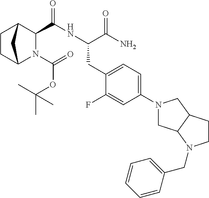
C1CC2N(C(=O)OC(C)(C)C)C(C(NC(C(=O)N)CC3=CC=C(N4CC5C(C4)CCN5CC4=CC=CC=C4)C=C3F)=O)C1C2
